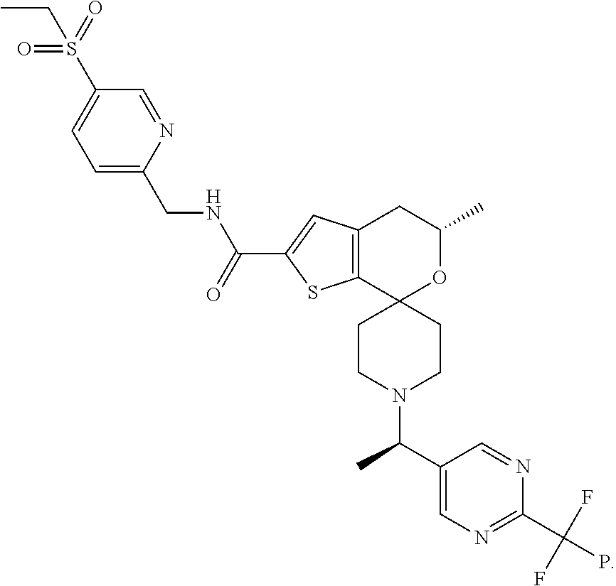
C12=C(C3(OC(C)C1)CCN(C(C1=CN=C(C(F)(F)P)N=C1)C)CC3)SC(C(=O)NCC1=CC=C(S(=O)(=O)CC)C=N1)=C2
